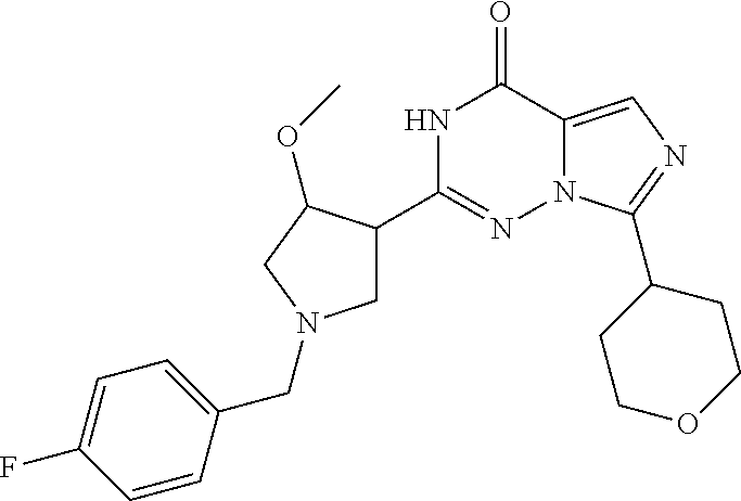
N1C(C2CN(CC3=CC=C(F)C=C3)CC2OC)=NN2C(=CN=C2C2CCOCC2)C1=O
